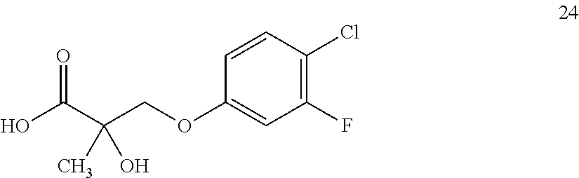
C1(F)=C(Cl)C=CC(OCC(C(O)=O)(C)O)=C1
